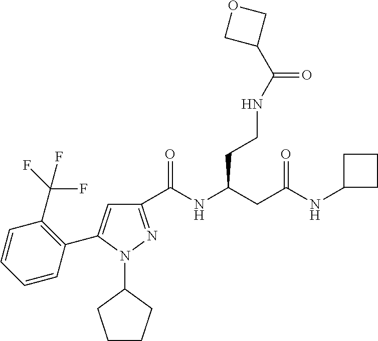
C1(C(NC(CC(NC2CCC2)=O)CCNC(C2COC2)=O)=O)=NN(C2CCCC2)C(C2=C(C(F)(F)F)C=CC=C2)=C1
